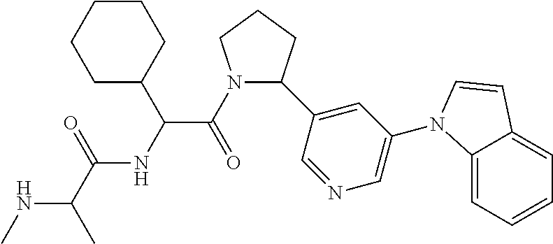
N1(C(=O)C(NC(C(C)NC)=O)C2CCCCC2)C(C2=CC(N3C4=CC=CC=C4C=C3)=CN=C2)CCC1
